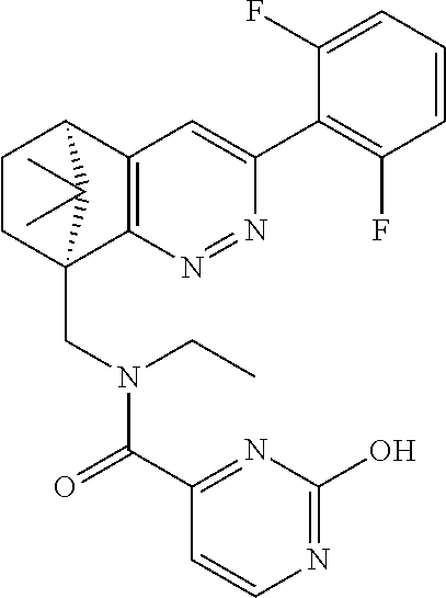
N1=NC2=C(C=C1C1=C(F)C=CC=C1F)C1CCC2(CN(C(C2=NC(O)=NC=C2)=O)CC)C1(C)C
